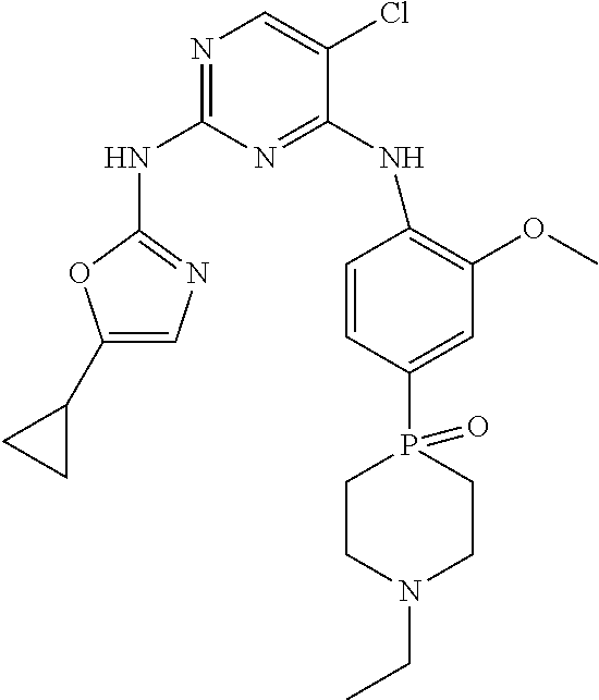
N1=C(NC2=NC=C(C3CC3)O2)N=C(NC2=C(OC)C=C(P3(=O)CCN(CC)CC3)C=C2)C(Cl)=C1
